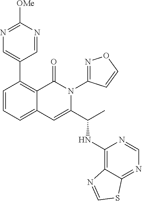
C1(C2=CN=C([OMe])N=C2)=C2C(=CC=C1)C=C(C(C)NC1=C3C(=NC=N1)SC=N3)N(C1=NOC=C1)C2=O
